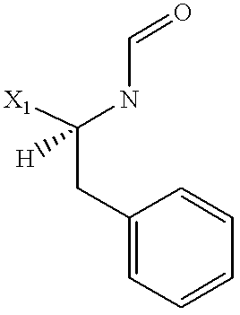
[X1]C(NC=O)(CC1=CC=CC=C1)[H]
